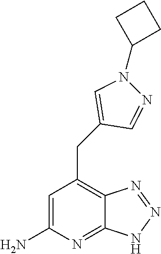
C1=C(N)N=C2C(=C1CC1=CN(C3CCC3)N=C1)N=NN2
